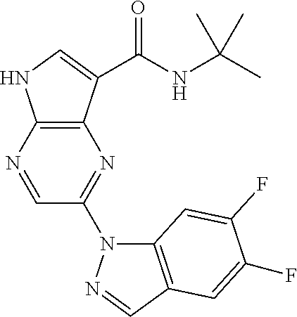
C1=NC2=C(N=C1N1C3=C(C=N1)C=C(F)C(F)=C3)C(C(NC(C)(C)C)=O)=CN2
